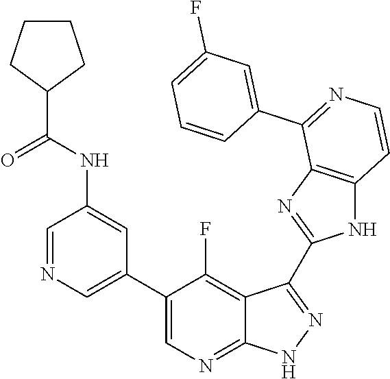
C1=NC=C(C2=CN=C3C(=C2F)C(C2=NC4=C(N2)C=CN=C4C2=CC(F)=CC=C2)=NN3)C=C1NC(C1CCCC1)=O
